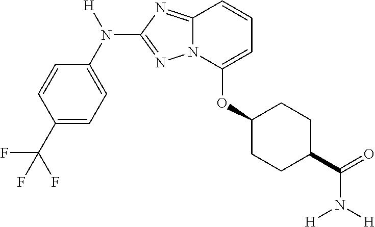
C1=CC(C(F)(F)F)=CC=C1N([H])C1=NN2C(=N1)C=CC=C2OC1CCC(C(=O)N([H])[H])CC1
